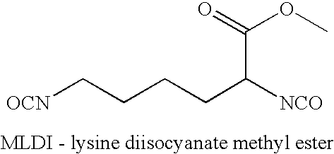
[OCN]CCCCC([NCO])C(=O)OC
